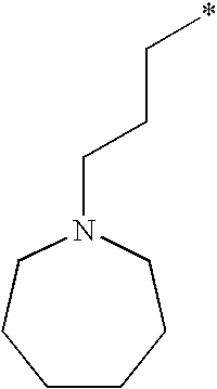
N1(CCC*)CCCCCC1
